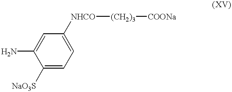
C1([NaO3S])=CC=C([NHCO][(CH2)3][COONa])C=C1N
